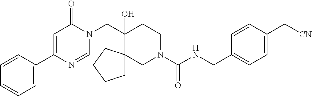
C1(C2=CC=CC=C2)=CC(=O)N(CC2(O)CCN(C(=O)NCC3=CC=C(C[CN])C=C3)CC23CCCC3)C=N1
